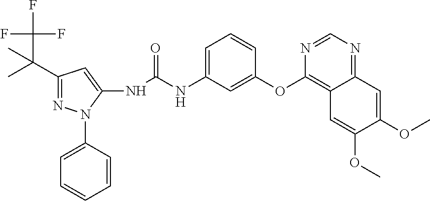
C1(C(C)(C(F)(F)F)C)=NN(C2=CC=CC=C2)C(NC(NC2=CC=CC(OC3=C4C(=NC=N3)C=C(OC)C(OC)=C4)=C2)=O)=C1
